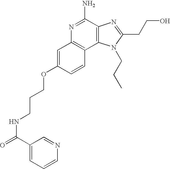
C1=C(OCCCNC(=O)C2=CC=CN=C2)C=CC2=C1N=C(N)C1=C2N(CCC)C(CCO)=N1
